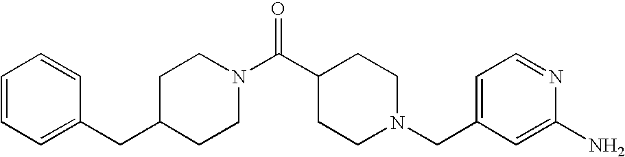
C1=CC=C(CC2CCN(C(C3CCN(CC4=CC=NC(N)=C4)CC3)=O)CC2)C=C1
